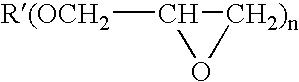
[R(OCH2]C1O[CH2)n]1
